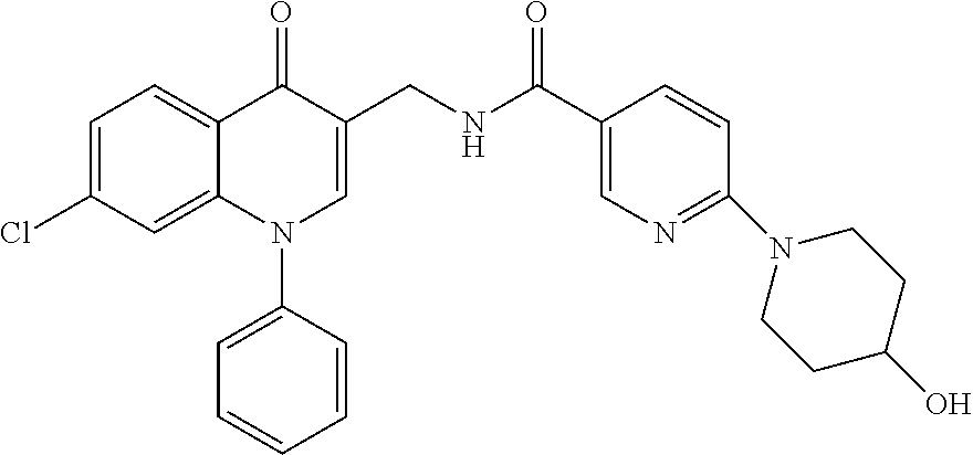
C1=C(Cl)C=C2C(=C1)C(=O)C(CNC(C1=CN=C(N3CCC(O)CC3)C=C1)=O)=CN2C1=CC=CC=C1
